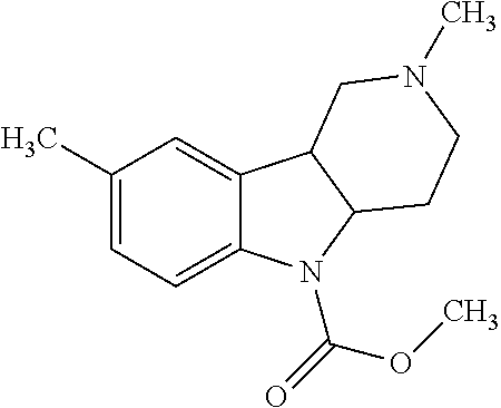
C1(C)=CC=C2C(=C1)C1C(N2C(=O)OC)CCN(C)C1
